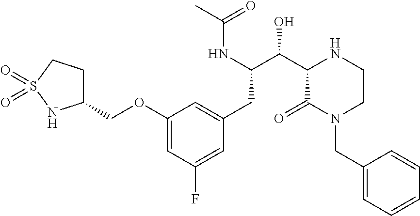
C1(OCC2CCS(=O)(=O)N2)=CC(F)=CC(CC(C(C2C(=O)N(CC3=CC=CC=C3)CCN2)O)NC(C)=O)=C1
